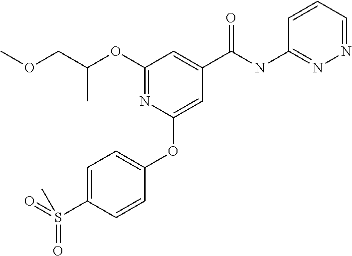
C(C)(COC)OC1=NC(OC2=CC=C(S(=O)(=O)C)C=C2)=CC(C(NC2=NN=CC=C2)=O)=C1
